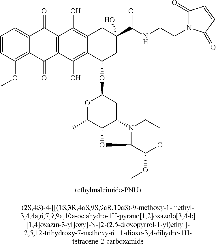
C1=CC(OC)=C2C(=C1)C(=O)C1=C(C2=O)C(O)=C2C(=C1O)CC(C(=O)NCCN1C(=O)C=CC1=O)(O)CC2OC1OC(C)C2C(C1)N1C(O2)C(OC)OCC1
